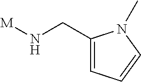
C1(CN[M])=CC=CN1C
